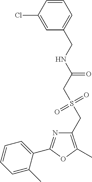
C1=C(C)C(C2=NC(CS(=O)(=O)CC(=O)NCC3=CC=CC(Cl)=C3)=C(C)O2)=CC=C1
